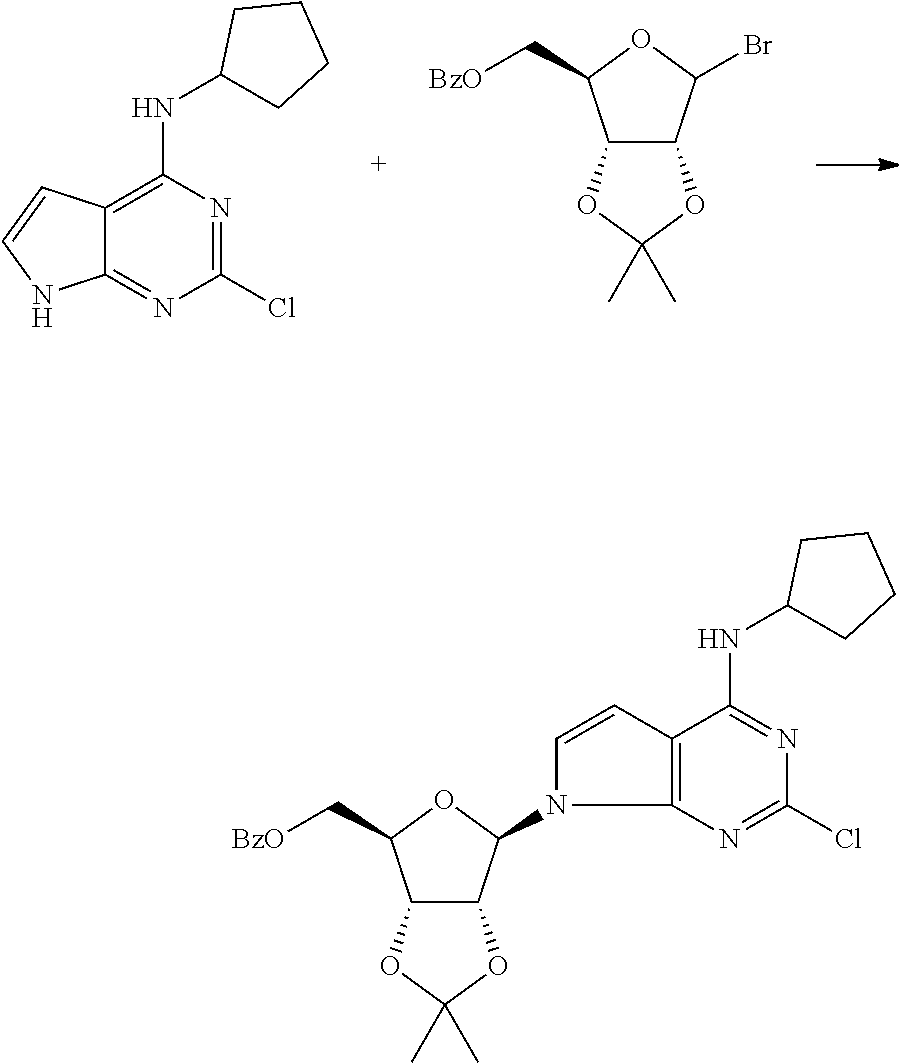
C12=C(NC3CCCC3)N=C(Cl)N=C1NC=C2.C12C(C(Br)OC1C[BzO])OC(C)(C)O2.C12C(C(N3C=CC4=C3N=C(Cl)N=C4NC3CCCC3)OC1C[BzO])OC(C)(C)O2
